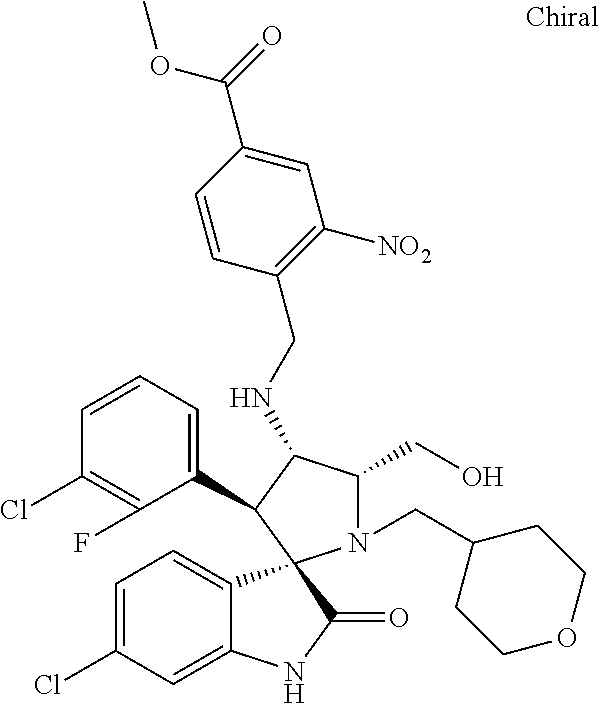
C1=C(Cl)C=C2C(=C1)C1(C(=O)N2)N(CC2CCOCC2)C(CO)C(NCC2=C([NO2])C=C(C(=O)OC)C=C2)C1C1=CC=CC(Cl)=C1F
